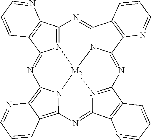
N12=C3C4=C(C1=NC1=C5C(=C6N1[M2]21N2C(=N3)C3=C(C2=NC2=N1C(=N6)C1=C2C=CC=N1)N=CC=C3)C=CC=N5)C=CC=N4
